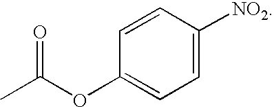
C1=CC([NO2])=CC=C1OC(C)=O
